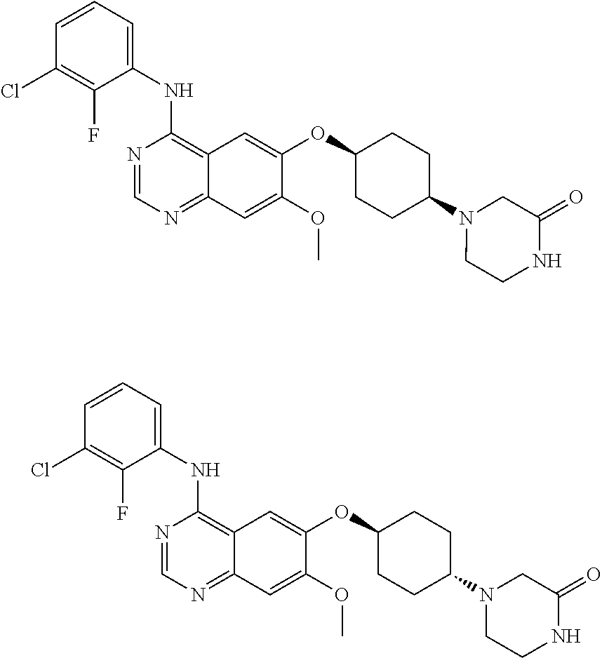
N1=CN=C2C(=C1NC1=CC=CC(Cl)=C1F)C=C(OC1CCC(N3CCNC(=O)C3)CC1)C(OC)=C2.N1=CN=C2C(=C1NC1=CC=CC(Cl)=C1F)C=C(OC1CCC(N3CCNC(=O)C3)CC1)C(OC)=C2
